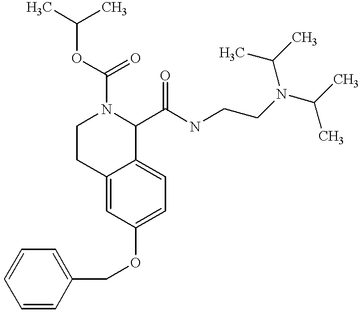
C1=CC=CC(COC2=CC=C3C(=C2)CCN(C(OC(C)C)=O)C3C(NCCN(C(C)C)C(C)C)=O)=C1
